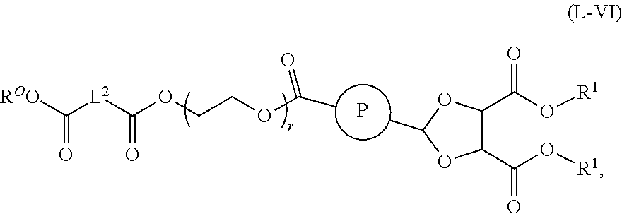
CC1OC(C(O[R1])=O)C(C(O[R1])=O)O1.[ROO]C(=O)[L2]C(OCCOC(=O)C)=O.P
